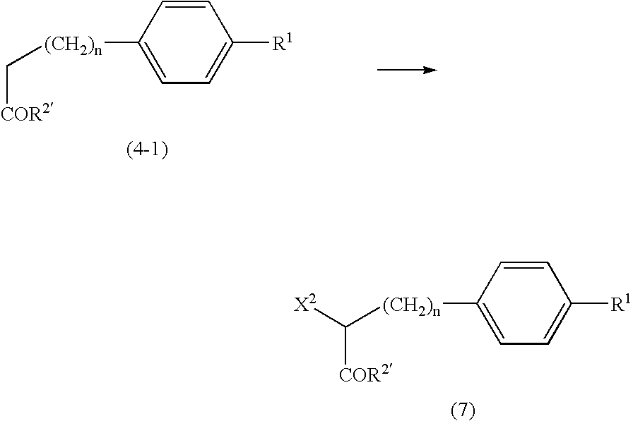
C([COR2])[(CH2)n]C1=CC=C([R1])C=C1.[X2]C([(CH2)n]C1=CC=C([R1])C=C1)[COR2]
